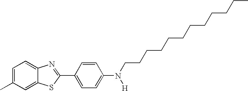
C1=C(C)C=C2C(=C1)N=C(C1=CC=C(N(CCCCCCCCCCCC)[H])C=C1)S2
